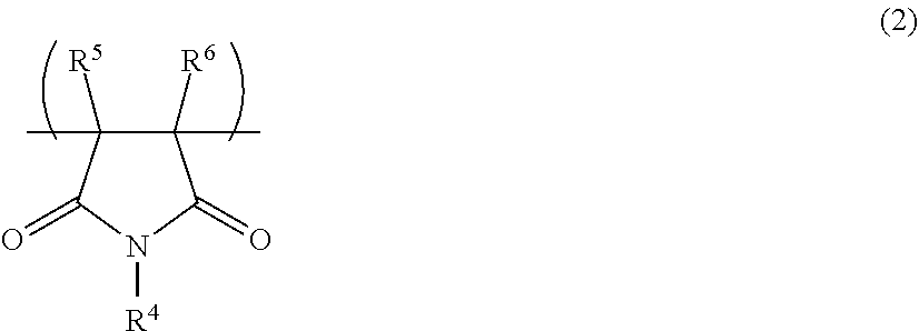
C1(C)([R6])C(C)([R5])C(=O)N([R4])C1=O
